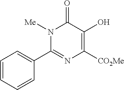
N1([Me])C(C2=CC=CC=C2)=NC([CO2Me])=C(O)C1=O
